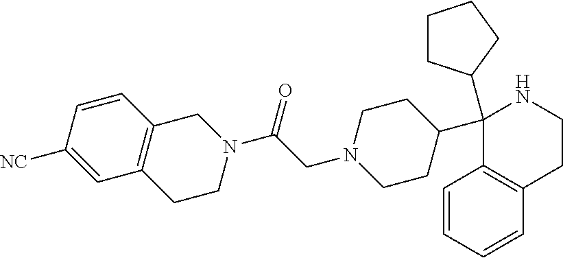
C1(C2CCN(CC(=O)N3CC4=C(CC3)C=C([NC])C=C4)CC2)(C2CCCC2)C2=C(CCN1)C=CC=C2
